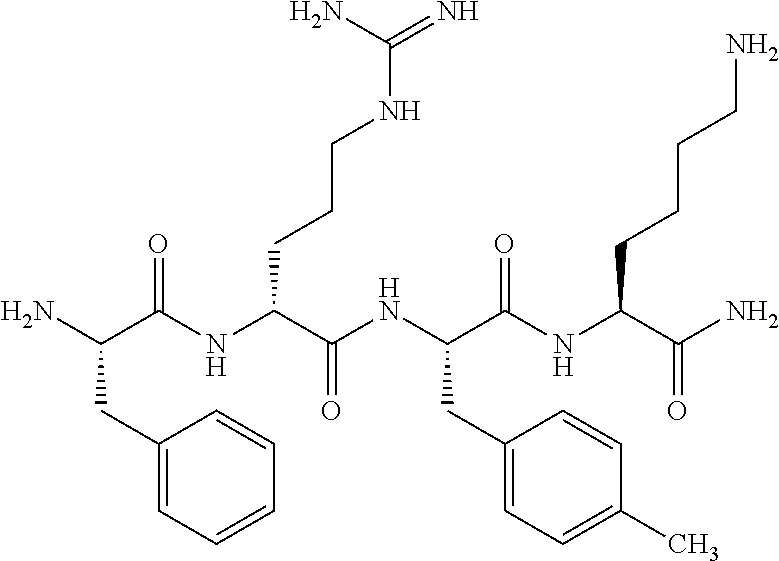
NC(C(NC(C(NC(C(NC(C(N)=O)CCCCN)=O)CC1=CC=C(C)C=C1)=O)CCCNC(=N)N)=O)CC1=CC=CC=C1
